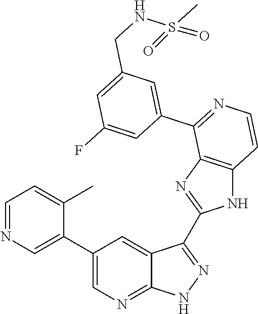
C1=NC=C(C2=CN=C3C(=C2)C(C2=NC4=C(N2)C=CN=C4C2=CC(CNS(C)(=O)=O)=CC(F)=C2)=NN3)C(C)=C1
